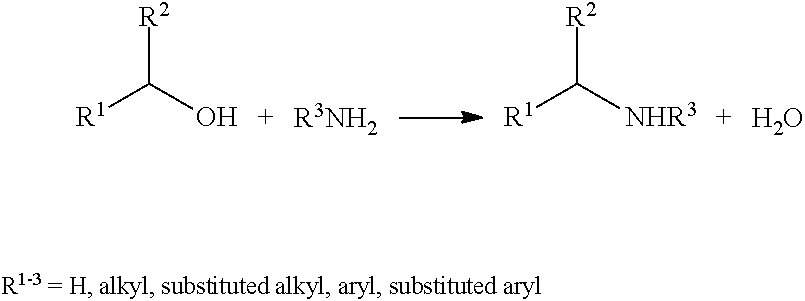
[R2]C(O)[R1].[R2]C([NHR3])[R1].O.[R3NH2]
